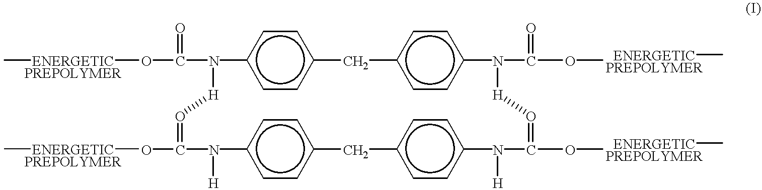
[ENERGETICPREPOLYMER](OC(N1c2ccc(cc2)Cc2ccc(cc2)N(C(O[ENERGETICPREPOLYMER]C)=O)[H]O=C(O[ENERGETICPREPOLYMER]C)N([H])c2ccc(cc2)Cc2ccc(cc2)N([H])C(O[ENERGETICPREPOLYMER]C)=O[H]1)=O)C
